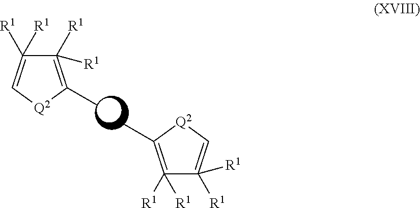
C1([R1])([R1])=C(C)[Q2]C=C1([R1])[R1].C1([R1])([R1])=C(C)[Q2]C=C1([R1])[R1]
